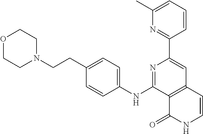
C12=C(C=CNC1=O)C=C(C1=NC(C)=CC=C1)N=C2NC1=CC=C(CCN2CCOCC2)C=C1
